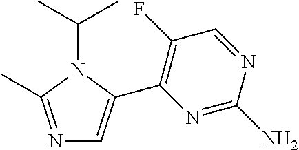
N1=C(C)N(C(C)C)C(C2=C(F)C=NC(N)=N2)=C1
